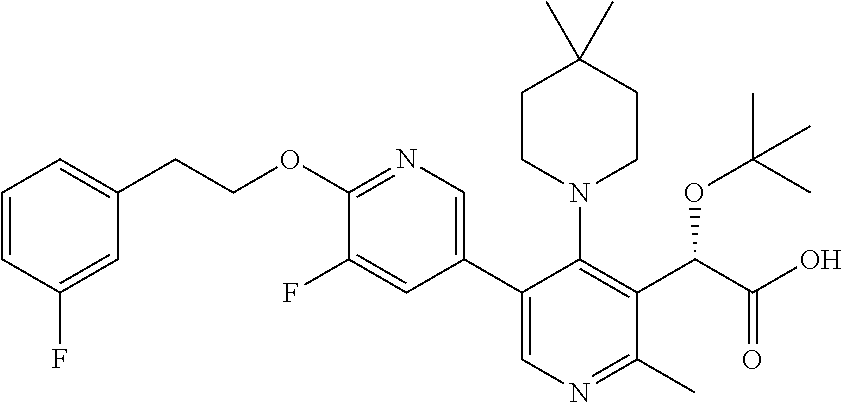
C1=CC(F)=CC(CCOC2=NC=C(C3=CN=C(C)C(C(C(O)=O)OC(C)(C)C)=C3N3CCC(C)(C)CC3)C=C2F)=C1
